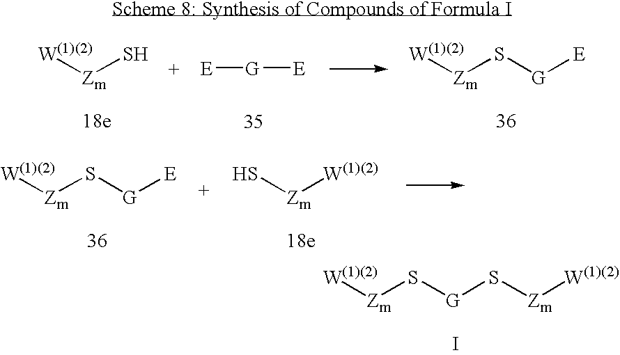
[W(1)(2)][Zm]S.[E][G][E].[W(1)(2)][Zm]S[G][E].[W(1)(2)][Zm]S[G][E].S[Zm][W(1)(2)].[W(1)(2)][Zm]S[G]S[Zm][W(1)(2)].I
